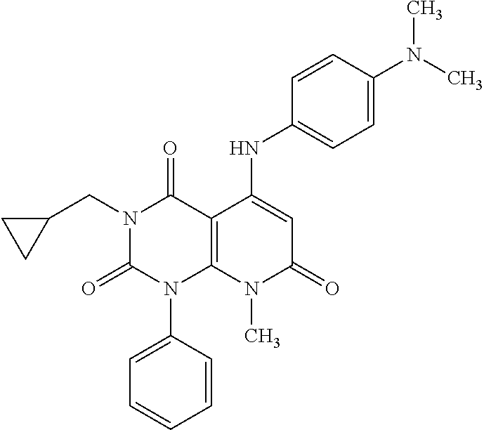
N1(CC2CC2)C(=O)N(C2=CC=CC=C2)C2=C(C1=O)C(NC1=CC=C(N(C)C)C=C1)=CC(=O)N2C
